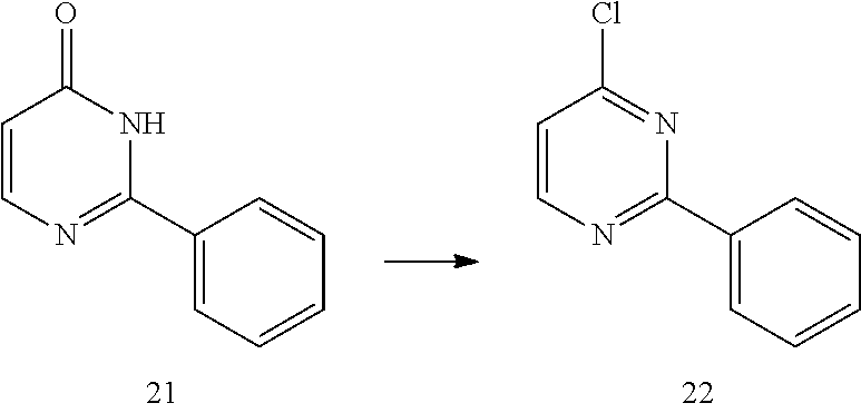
C1=CN=C(C2=CC=CC=C2)NC1=O.C1=CN=C(C2=CC=CC=C2)N=C1Cl
